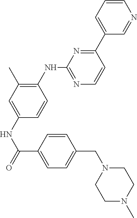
C1(NC2=NC=CC(C3=CC=CN=C3)=N2)=C(C)C=C(NC(C2=CC=C(CN3CCN(C)CC3)C=C2)=O)C=C1
